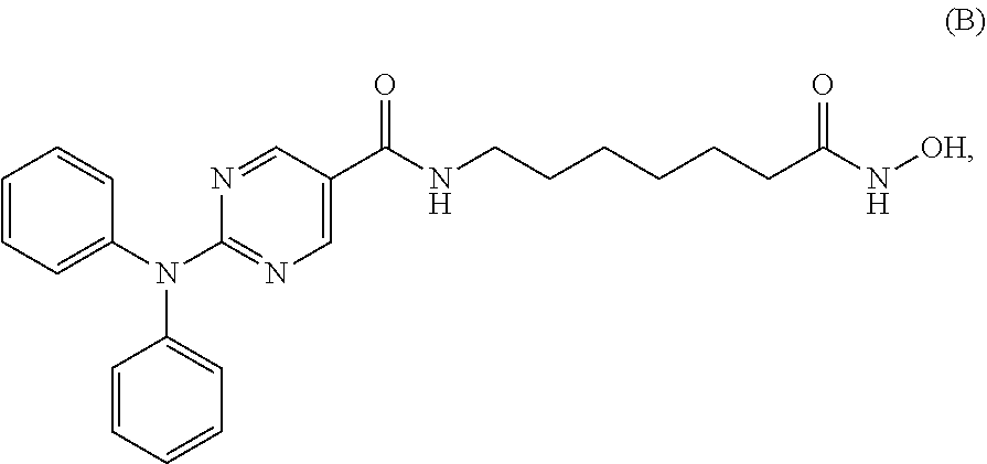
C1(N(C2=NC=C(C(NCCCCCCC(N[OH])=O)=O)C=N2)C2=CC=CC=C2)=CC=CC=C1
